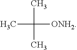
C(C)([ONH2])(C)C
